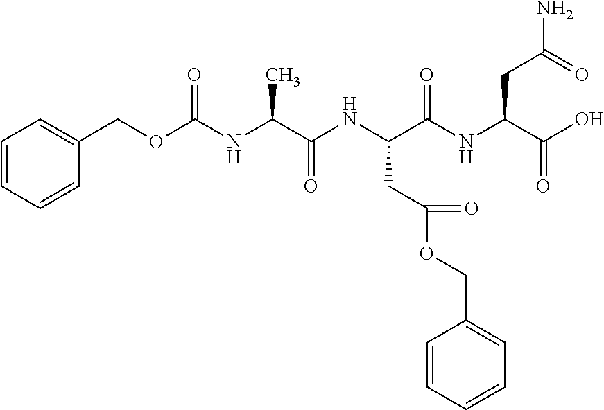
C1=CC=CC(COC(NC(C(NC(C(NC(C(O)=O)CC(N)=O)=O)CC(=O)OCC2=CC=CC=C2)=O)C)=O)=C1
